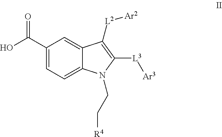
C1(C(O)=O)=CC=C2C(=C1)C([L2][Ar2])=C([L3][Ar3])N2CC[R4]
